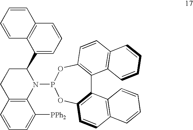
C12=C(C=CC=C1[PPh2])CCC(C1=CC=CC3=C1C=CC=C3)N2P1OC2=C(C3=C(O1)C=CC1=C3C=CC=C1)C1=C(C=C2)C=CC=C1
